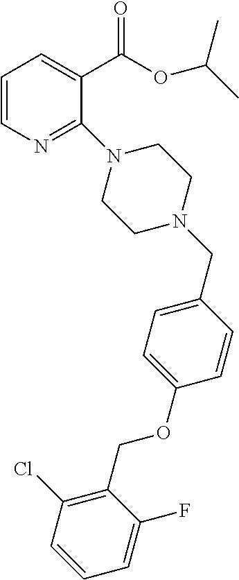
C1=CN=C(N2CCN(CC3=CC=C(OCC4=C(Cl)C=CC=C4F)C=C3)CC2)C(C(=O)OC(C)C)=C1
